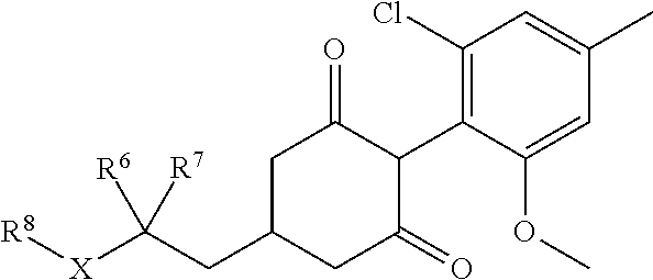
C1(Cl)=C(C2C(=O)CC(CC([X][R8])([R6])[R7])CC2=O)C(OC)=CC(C)=C1
